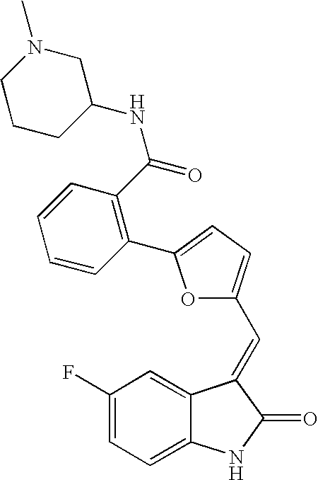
C1(F)=CC=C2C(=C1)C(=CC1=CC=C(C3=C(C(=O)NC4CN(C)CCC4)C=CC=C3)O1)C(=O)N2
